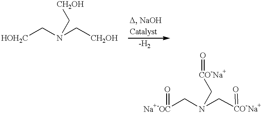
[HOH2C]CN(C[CH2OH])C[CH2OH].[Na+-OC](CN(C[CO-Na+]=O)C[CO-Na+]=O)=O
